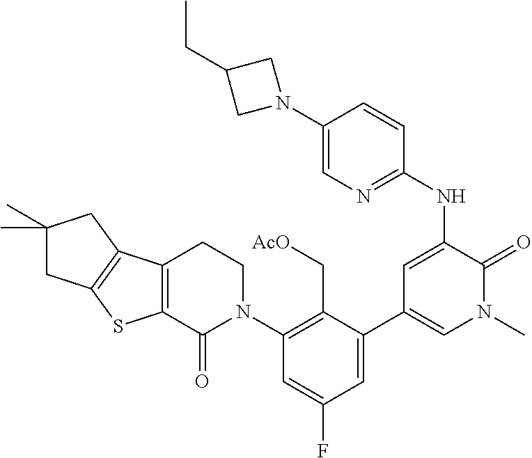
C1(N2CCC3=C(C2=O)SC2=C3CC(C)(C)C2)=C(C[AcO])C(C2=CN(C)C(=O)C(NC3=NC=C(N4CC(CC)C4)C=C3)=C2)=CC(F)=C1
